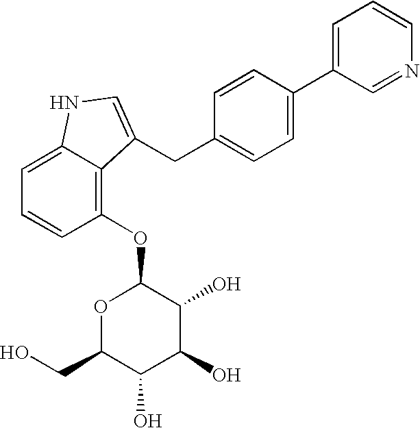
C1(OC2OC(CO)C(O)C(O)C2O)=C2C(=CC=C1)NC=C2CC1=CC=C(C2=CC=CN=C2)C=C1
